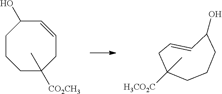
C1CCC([CO2CH3])(C)CC=CC1O.C1C=CC(O)CCCC1(C)[H3CO2C]
